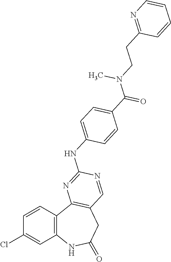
C1=CC2=C(C=C1Cl)NC(=O)CC1=C2N=C(NC2=CC=C(C(N(CCC3=NC=CC=C3)C)=O)C=C2)N=C1
